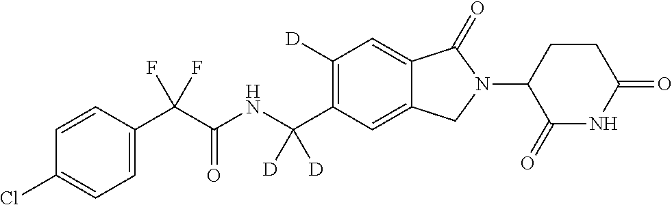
C1=CC(C(C(NC(C2=C([D])C=C3C(=C2)CN(C2C(=O)NC(=O)CC2)C3=O)([D])[D])=O)(F)F)=CC=C1Cl
